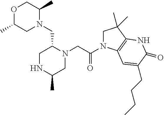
O1C(C)CN(CC2CNC(C)CN2CC(N2CC(C)(C)C3=C2C=C(CCCC)C(=O)N3)=O)C(C)C1
